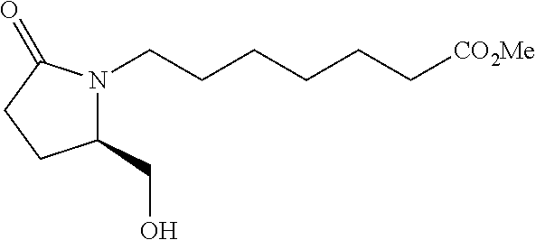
C1(CO)N(CCCCCC[CO2Me])C(=O)CC1
